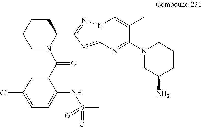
C1(C(N2C(C3=NN4C(=C3)N=C(N3CC(N)CCC3)C(C)=C4)CCCC2)=O)=CC(Cl)=CC=C1NS(C)(=O)=O
